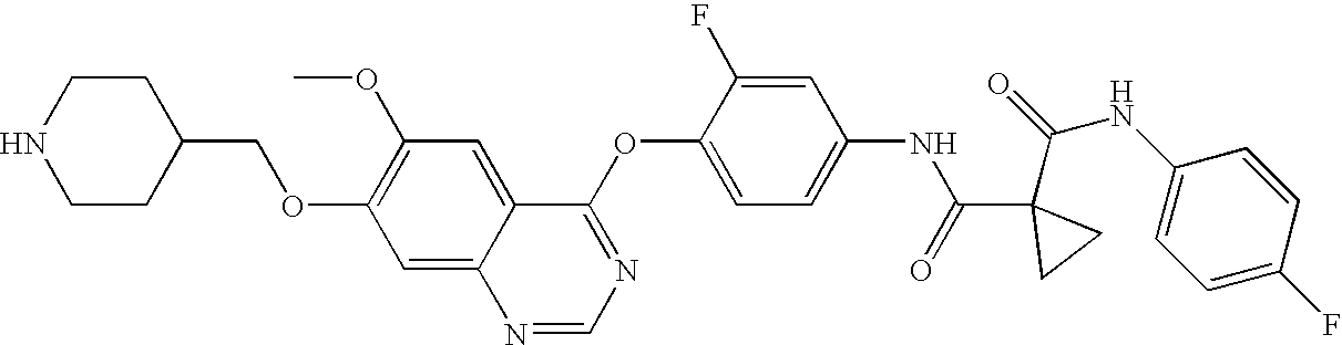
C1CNCCC1COC1=C(OC)C=C2C(=C1)N=CN=C2OC1=CC=C(NC(=O)C2(C(NC3=CC=C(F)C=C3)=O)CC2)C=C1F
